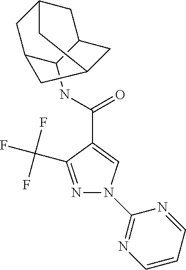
C1(NC(=O)C2=CN(C3=NC=CC=N3)N=C2C(F)(F)F)C2CC3CC1CC(C2)C3
